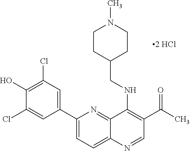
C1(C2=CC(Cl)=C(O)C(Cl)=C2)=CC=C2C(=N1)C(NCC1CCN(C)CC1)=C(C(=O)C)C=N2
